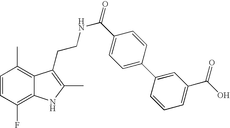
C1=CC(F)=C2C(=C1C)C(CCNC(=O)C1=CC=C(C3=CC(C(=O)O)=CC=C3)C=C1)=C(C)N2
